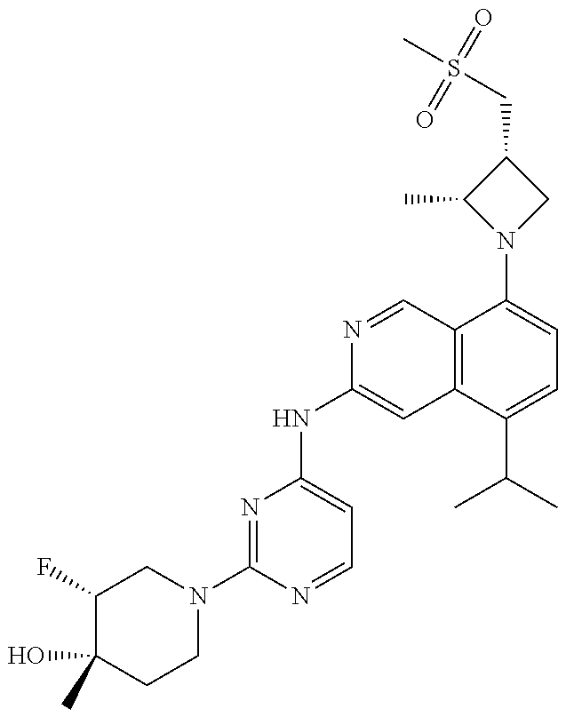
C1(F)C(O)(C)CCN(C2=NC(NC3=CC4=C(C=N3)C(N3CC(CS(C)(=O)=O)C3C)=CC=C4C(C)C)=CC=N2)C1
